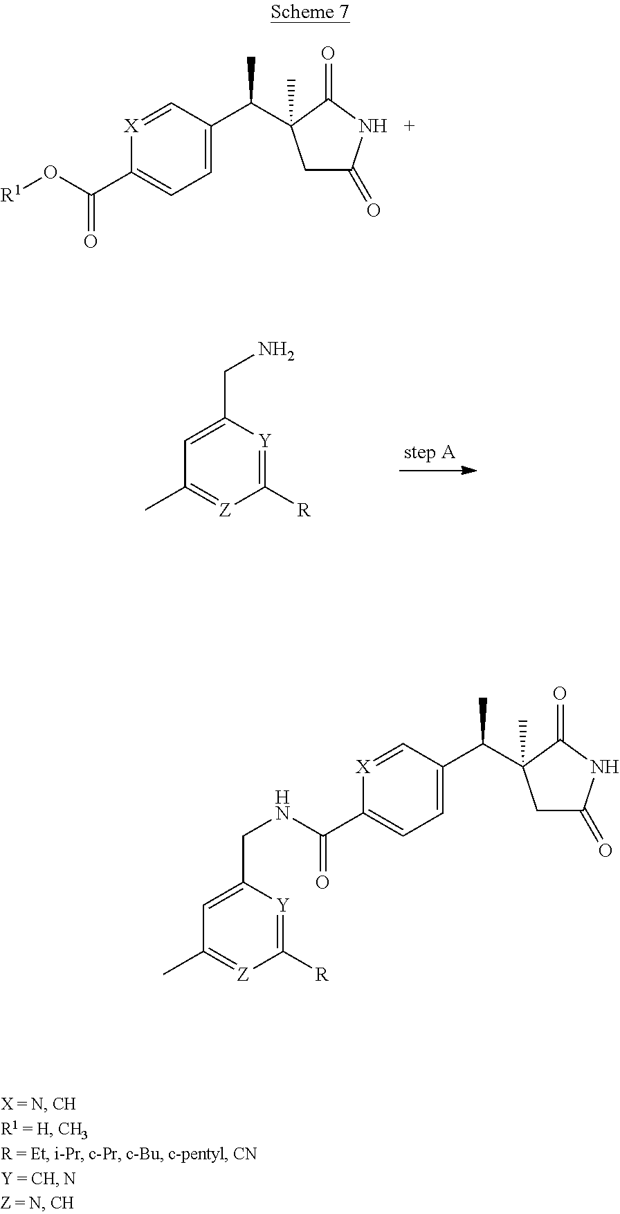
C1(CN)=CC(C)=[Z]C([R])=[Y]1.C1=[X]C(C(O[R1])=O)=CC=C1C(C)C1(C)CC(=O)NC1=O.C1=[X]C(C(NCC2=CC(C)=[Z]C([R])=[Y]2)=O)=CC=C1C(C)C1(C)CC(=O)NC1=O
